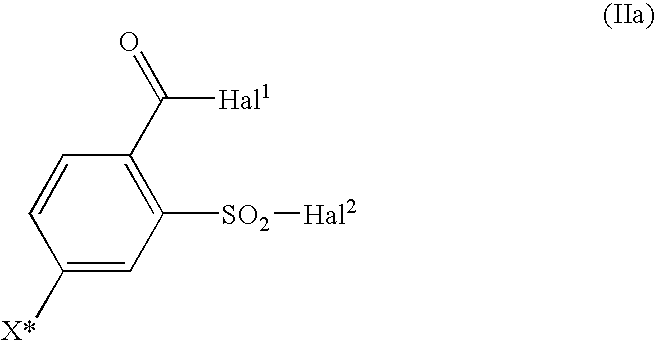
C1([X*])=CC([SO2][Hal2])=C(C(=O)[Hal1])C=C1
